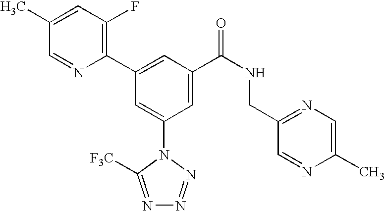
C1(C2=CC(C(NCC3=NC=C(C)N=C3)=O)=CC(N3C([F3C])=NN=N3)=C2)=C(F)C=C(C)C=N1
